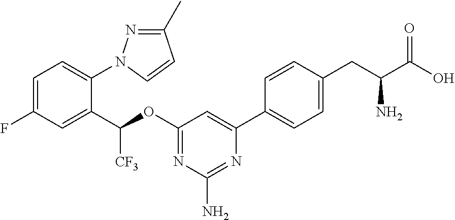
C1(C)=NN(C2=CC=C(F)C=C2C(OC2=NC(N)=NC(C3=CC=C(CC(C(O)=O)N)C=C3)=C2)[CF3])C=C1
